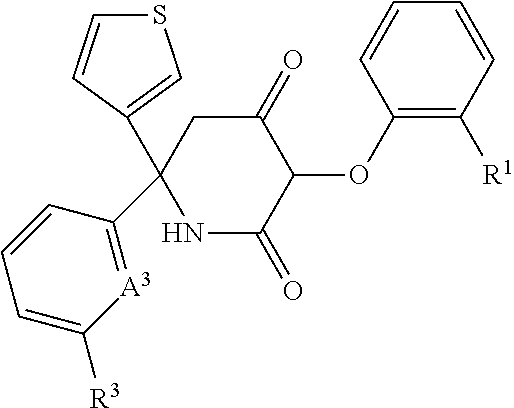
C1(OC2C(=O)CC(C3=[A3]C([R3])=CC=C3)(C3=CSC=C3)NC2=O)=C([R1])C=CC=C1
